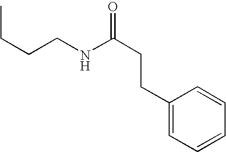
CCCCNC(CCC1=CC=CC=C1)=O
